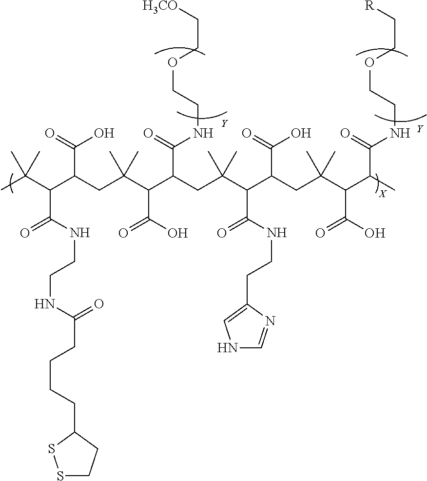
CC(C(C(CC(C(C(CC(C(C(CC(C(C(C)C(=O)NCCOCC[R])C(O)=O)(C)C)C(=O)O)C(NCCC1=CNC=N1)=O)(C)C)C(=O)NCCOCC[H3CO])C(O)=O)(C)C)C(=O)O)C(NCCNC(CCCCC1SSCC1)=O)=O)(C)C.[Y].[Y]
